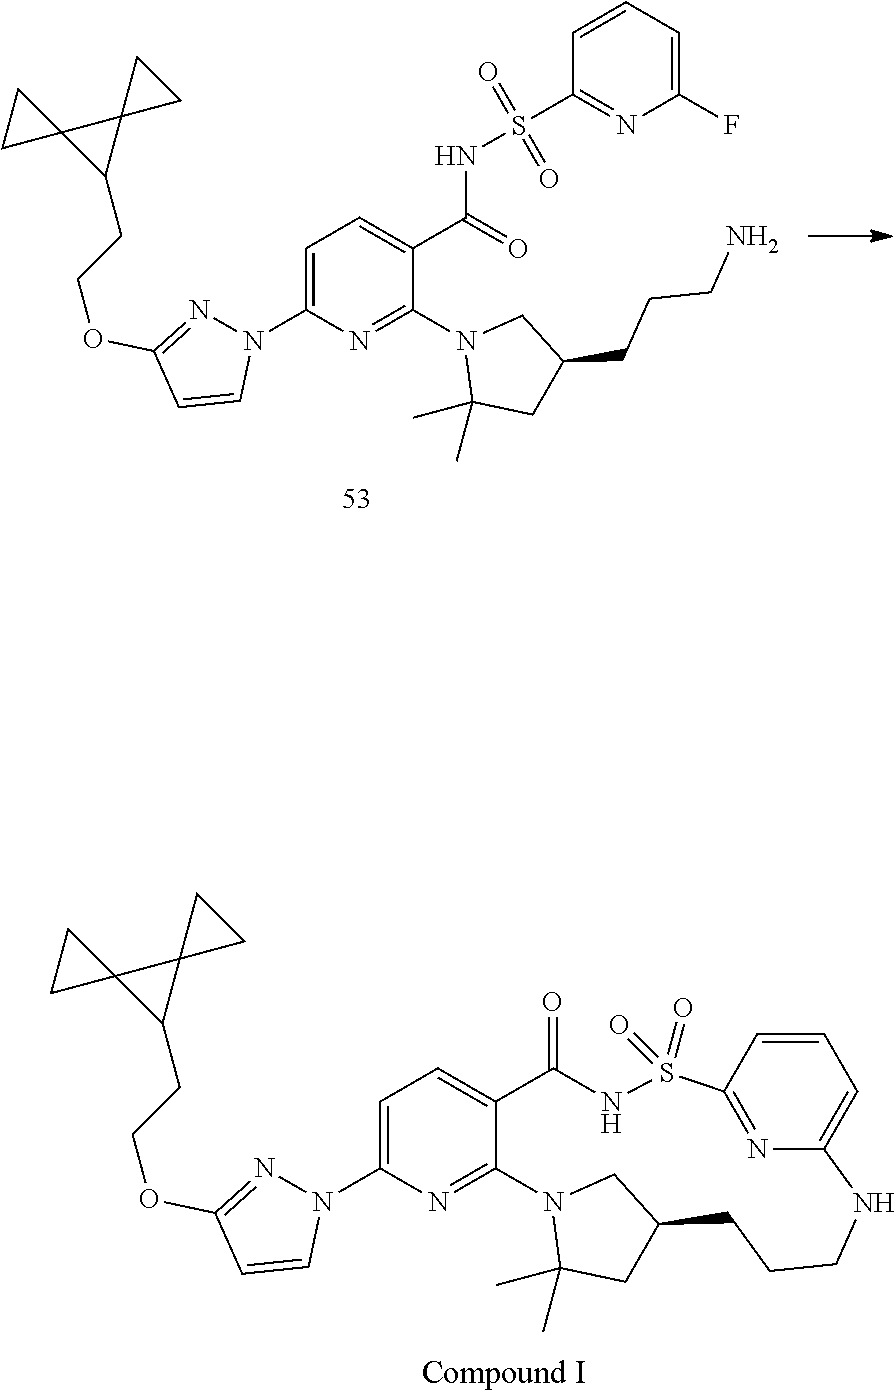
C1=C(N2N=C(OCCC3C4(C35CC5)CC4)C=C2)N=C(N2C(C)(C)CC(CCCN)C2)C(C(NS(C2=NC(F)=CC=C2)(=O)=O)=O)=C1.C1=C(N2N=C(OCCC3C4(C35CC5)CC4)C=C2)N=C2C(=C1)C(=O)NS(=O)(=O)C1=NC(=CC=C1)NCCCC1CC(C)(C)N2C1
